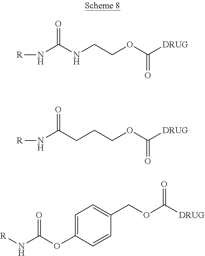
[R]NC(NCCOC([DRUG])=O)=O.[R]NC(CCCOC([DRUG])=O)=O.[R]NC(OC1=CC=C(COC([DRUG])=O)C=C1)=O
